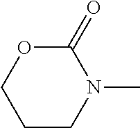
C1CN(C)C(=O)OC1
